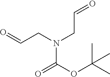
N(C(=O)OC(C)(C)C)(CC=O)CC=O
